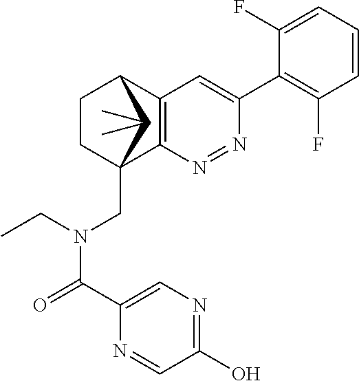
N1=NC2=C(C=C1C1=C(F)C=CC=C1F)C1CCC2(CN(C(=O)C2=CN=C(O)C=N2)CC)C1(C)C
